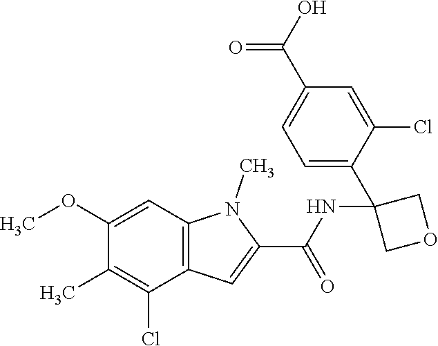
C1=C(C2(NC(C3=CC4=C(N3C)C=C(OC)C(C)=C4Cl)=O)COC2)C(Cl)=CC(C(O)=O)=C1
